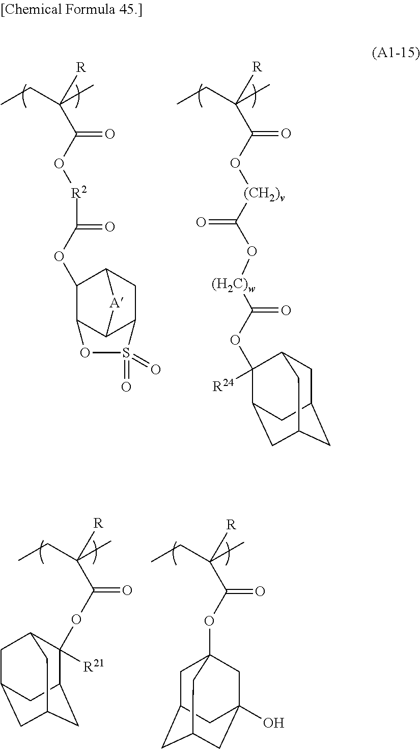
CCC(C)([R])C(OC1([R21])C2CC3CC(CC1C3)C2)=O.CCC(C)([R])C(OC12CC3CC(CC(O)(C1)C3)C2)=O.CCC(C)([R])C(O[R2]C(=O)OC1C2C3C(CC1[A]3)S(=O)(=O)O2)=O.CCC(C)([R])C(O[(CH2)v]C(O[(H2C)w]C(OC1([R24])C2CC3CC(CC1C3)C2)=O)=O)=O
